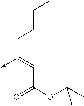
C(C(OC(C)(C)C)=O)=C(CCCC)->C
